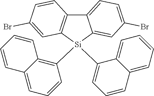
C12=C(C=C(Br)C=C1)[Si](C1=CC=CC3=CC=CC=C13)(C1=C3C(=CC=C1)C=CC=C3)C1=CC(Br)=CC=C21
